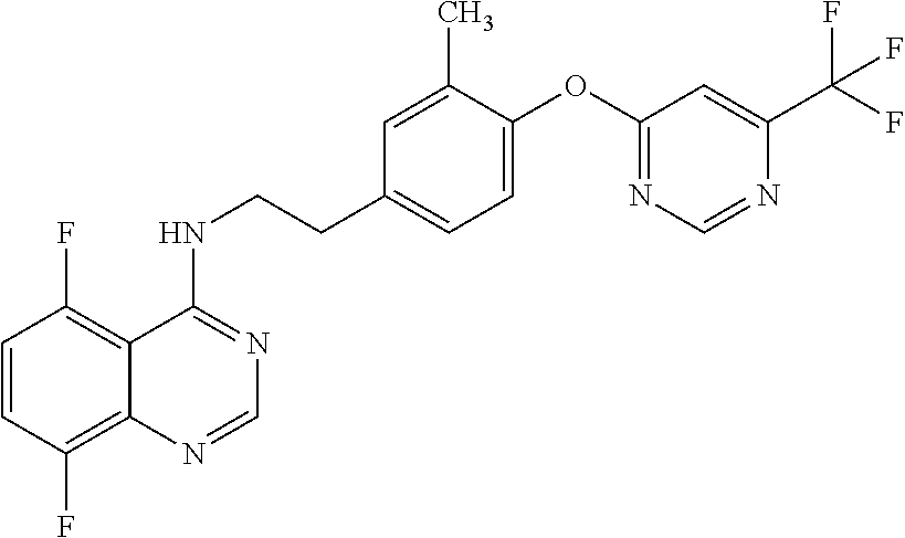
C1=CC(F)=C2C(=C1F)C(NCCC1=CC=C(OC3=NC=NC(C(F)(F)F)=C3)C(C)=C1)=NC=N2
